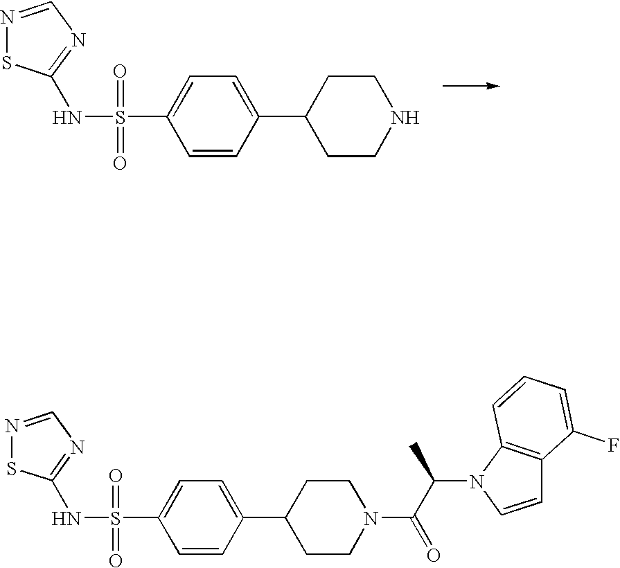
C1CNCCC1C1=CC=C(S(=O)(=O)NC2=NC=NS2)C=C1.C1CN(C(=O)C(N2C=CC3=C2C=CC=C3F)C)CCC1C1=CC=C(S(=O)(=O)NC2=NC=NS2)C=C1
